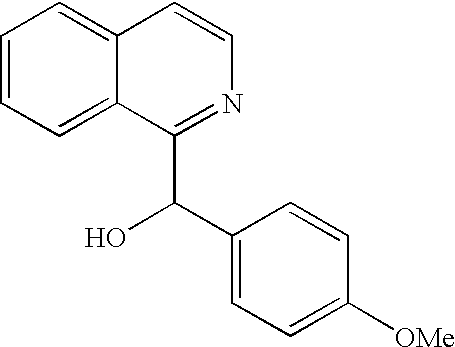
C1=CC=C2C(=C1)C=CN=C2C(C1=CC=C([OMe])C=C1)O
